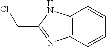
C12=C(C=CC=C1)N=C(CCl)N2
